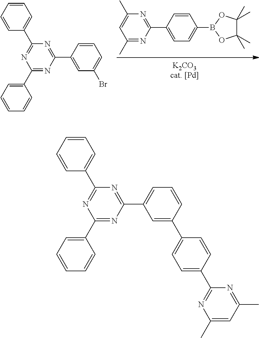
C1(C)=NC(C2=CC=C(B3OC(C)(C)C(C)(C)O3)C=C2)=NC(C)=C1.C1(C2=CC=CC=C2)=NC(C2=CC(Br)=CC=C2)=NC(C2=CC=CC=C2)=N1.C1(C2=CC=CC=C2)=NC(C2=CC=CC(C3=CC=C(C4=NC(C)=CC(C)=N4)C=C3)=C2)=NC(C2=CC=CC=C2)=N1
